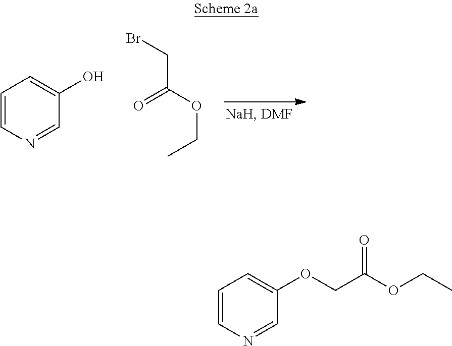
C1=CN=CC(O)=C1.O=C(OCC)CBr.C1=CN=CC(OCC(OCC)=O)=C1
